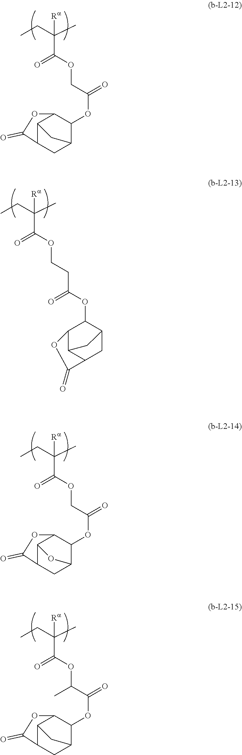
C(C(OCC(OC1C2C3C(CC1C3)C(=O)O2)=O)=O)(CC)(C)[Ra].C(C(OCCC(OC1C2C3C(CC1C3)C(=O)O2)=O)=O)(CC)(C)[Ra].C(C(OCC(OC1C2C3C(CC1O3)C(=O)O2)=O)=O)(CC)(C)[Ra].C(C(OC(C(OC1C2C3C(CC1C3)C(=O)O2)=O)C)=O)(CC)(C)[Ra]
